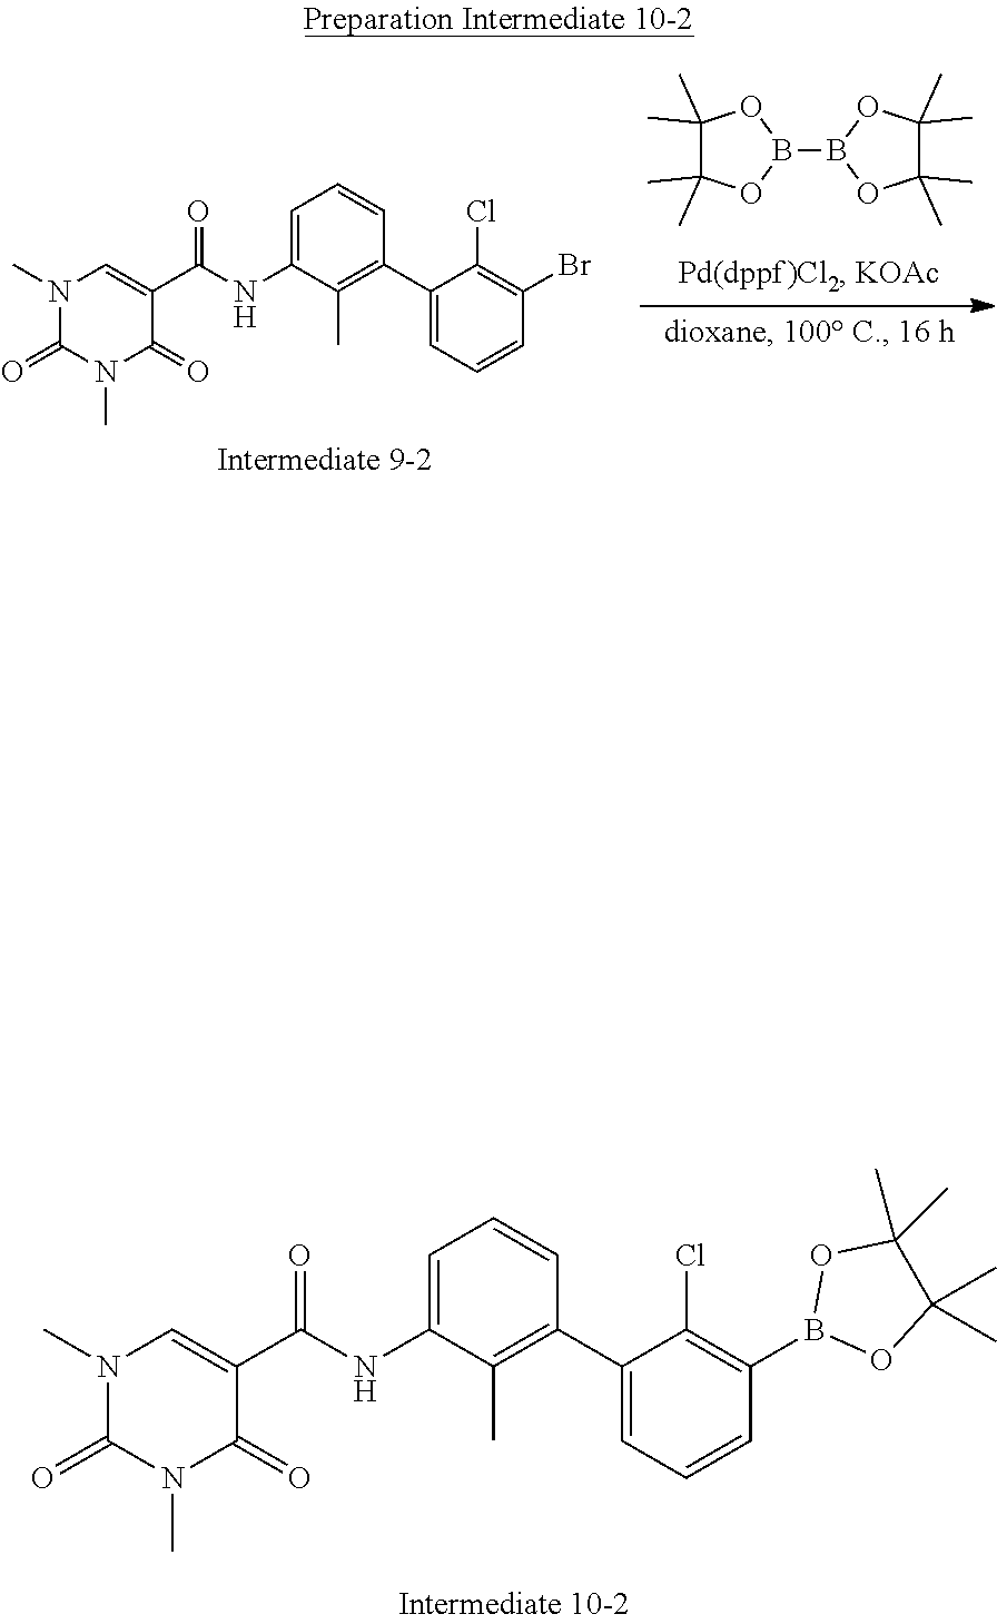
CN1C(=O)N(C)C=C(C(NC2=CC=CC(C3=CC=CC(Br)=C3Cl)=C2C)=O)C1=O.B1(B2OC(C)(C)C(C)(C)O2)OC(C)(C)C(C)(C)O1.CN1C(=O)N(C)C=C(C(NC2=CC=CC(C3=CC=CC(B4OC(C)(C)C(C)(C)O4)=C3Cl)=C2C)=O)C1=O
